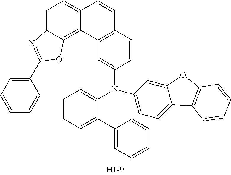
C1(N(C2=CC=CC=C2C2=CC=CC=C2)C2=CC=C3C(=C2)OC2=C3C=CC=C2)=CC2=C(C=C1)C=CC1=CC=C3C(=C21)OC(C1=CC=CC=C1)=N3
